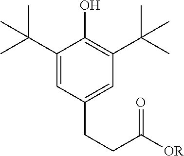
C1(C(C)(C)C)=CC(CCC(=O)[OR])=CC(C(C)(C)C)=C1O
